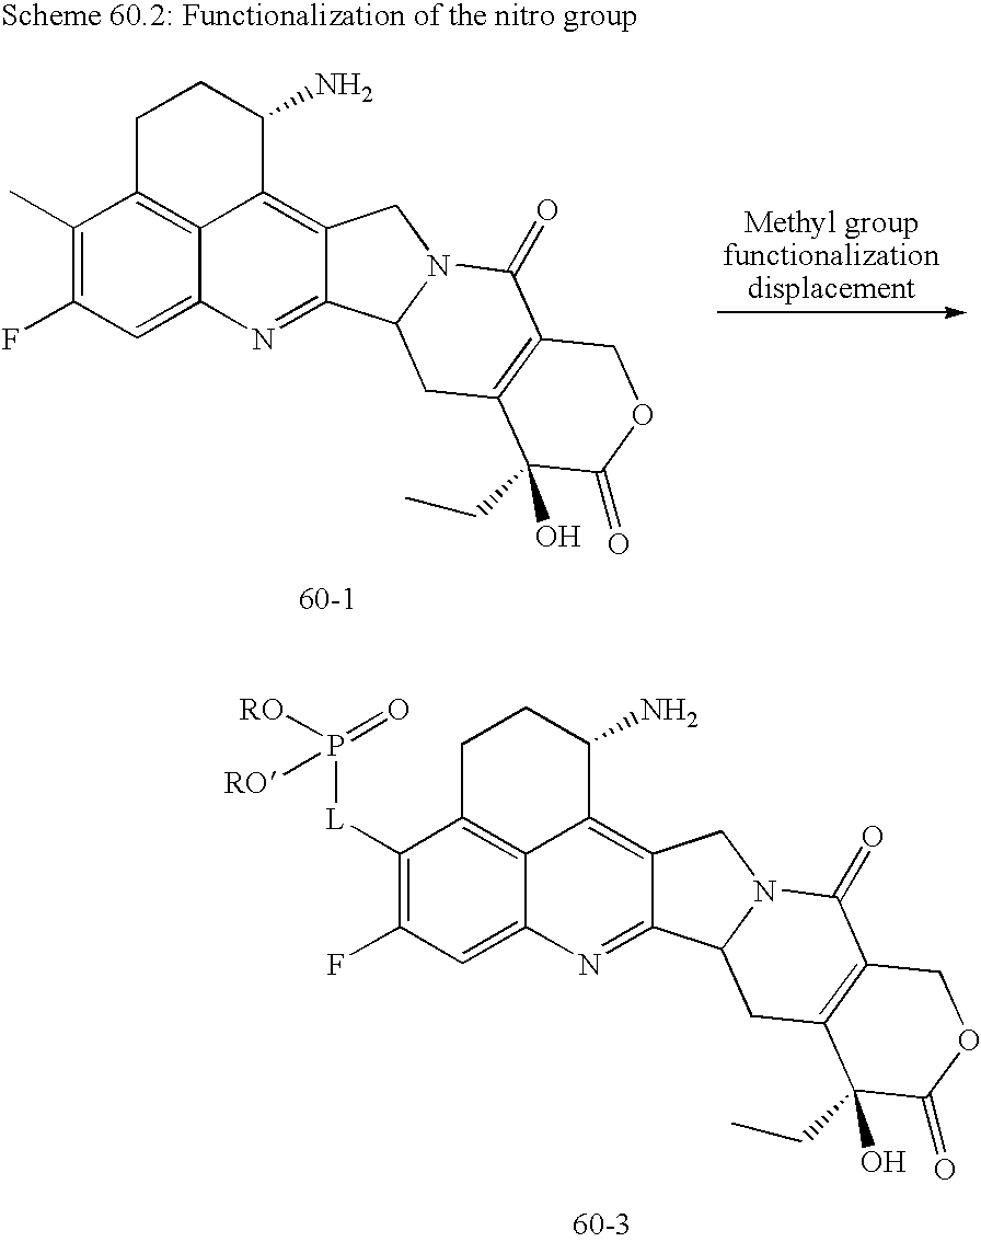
C1(C)=C(F)C=C2C3=C1CCC(N)C3=C1C(=N2)C2N(C1)C(=O)C1=C(C2)C(O)(CC)C(=O)OC1.C1([L]P([RO])(=O)[RO])=C(F)C=C2C3=C1CCC(N)C3=C1C(=N2)C2N(C1)C(=O)C1=C(C2)C(O)(CC)C(=O)OC1
